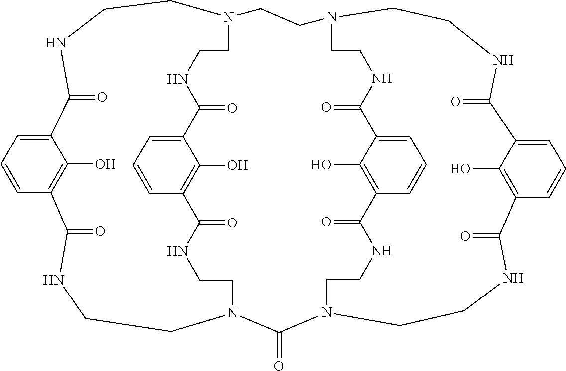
C12=CC=CC(=C1O)C(=O)NCCN1CCNC(=O)C3=C(O)C(=CC=C3)C(=O)NCCN(CCNC2=O)CCN2CCNC(=O)C3=CC=CC(=C3O)C(=O)NCCN(CCNC(=O)C3=C(O)C(=CC=C3)C(=O)NCC2)C1=O
